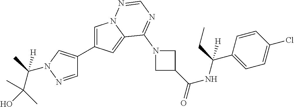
C1=C(C2=CN(C(C)(C(C)(C)O)[H])N=C2)C=C2N1N=CN=C2N1CC(C(NC(C2=CC=C(Cl)C=C2)(CC)[H])=O)C1
